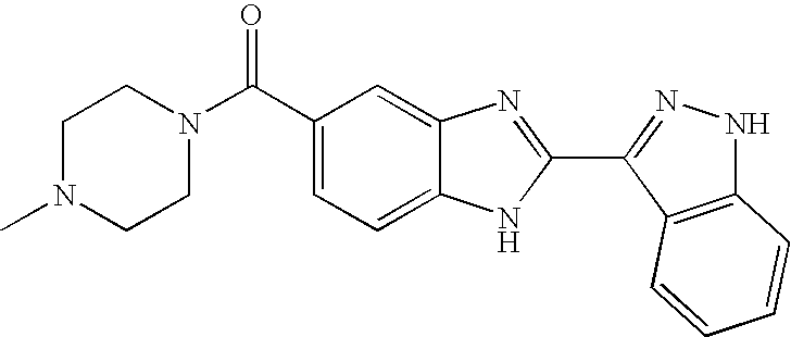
C1(C(N2CCN(C)CC2)=O)=CC=C2C(=C1)N=C(C1=NNC3=C1C=CC=C3)N2
